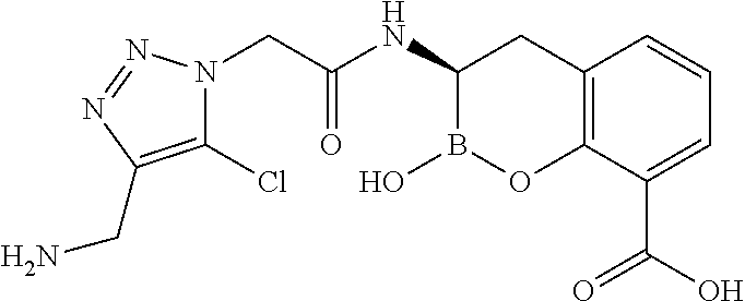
N1=NN(CC(NC2B(O)OC3=C(C2)C=CC=C3C(O)=O)=O)C(Cl)=C1CN
